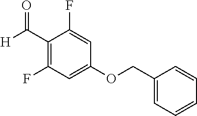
C1(C([H])=O)=C(F)C=C(OCC2=CC=CC=C2)C=C1F
